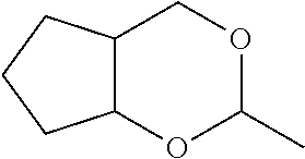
C12C(OC(C)OC1)CCC2
